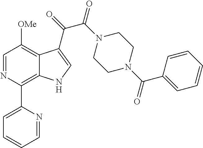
C1=NC(C2=CC=CC=N2)=C2C(=C1[OMe])C(C(=O)C(N1CCN(C(C3=CC=CC=C3)=O)CC1)=O)=CN2
